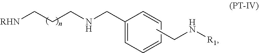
[RHN]CCCNCC1=CC=CC=C1.CCN[R1]
